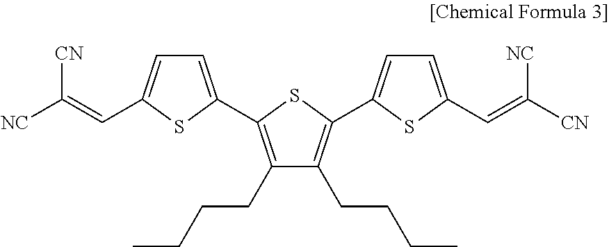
C1=C(C2=C(CCCC)C(CCCC)=C(C3=CC=C(C=C([CN])[NC])S3)S2)SC(C=C([NC])[CN])=C1
